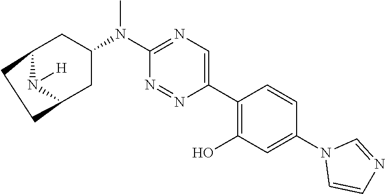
C12N([H])C(CC(N(C3=NC=C(C4=C(O)C=C(N5C=CN=C5)C=C4)N=N3)C)C1)CC2
